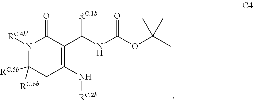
N1([RC.4b])C([RC.5b])([RC.6b])CC(N[RC.2b])=C(C(NC(OC(C)(C)C)=O)[RC.1b])C1=O
